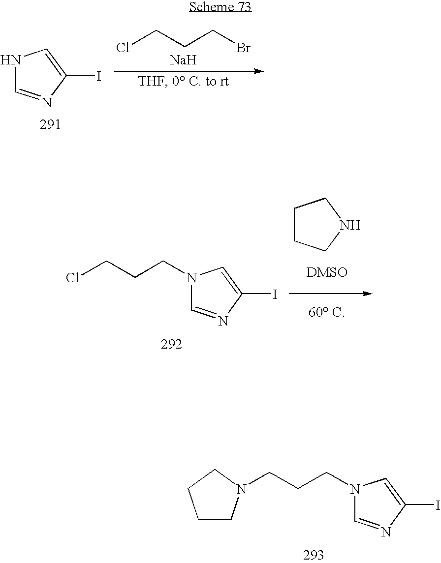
IC1=CN(CCCN2CCCC2)C=N1.IC1=CNC=N1.ClCCCBr.[Na].IC1=CN(CCCCl)C=N1.C1CCNC1
